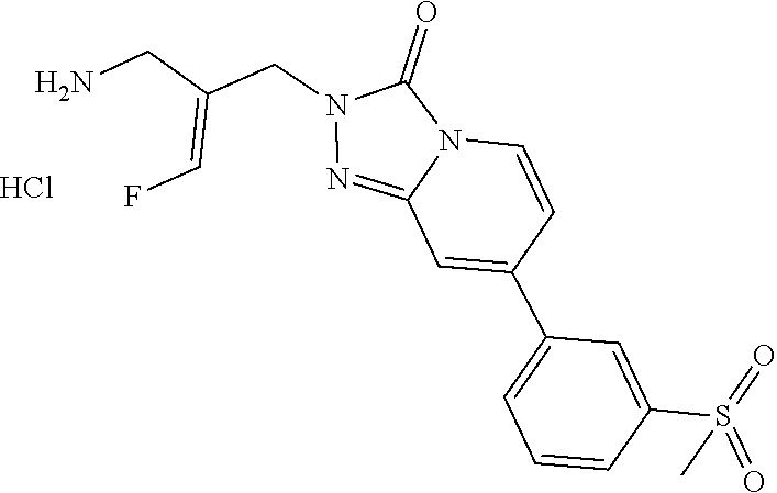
N1=C2N(C(=O)N1CC(=CF)CN)C=CC(C1=CC=CC(S(=O)(C)=O)=C1)=C2.Cl
